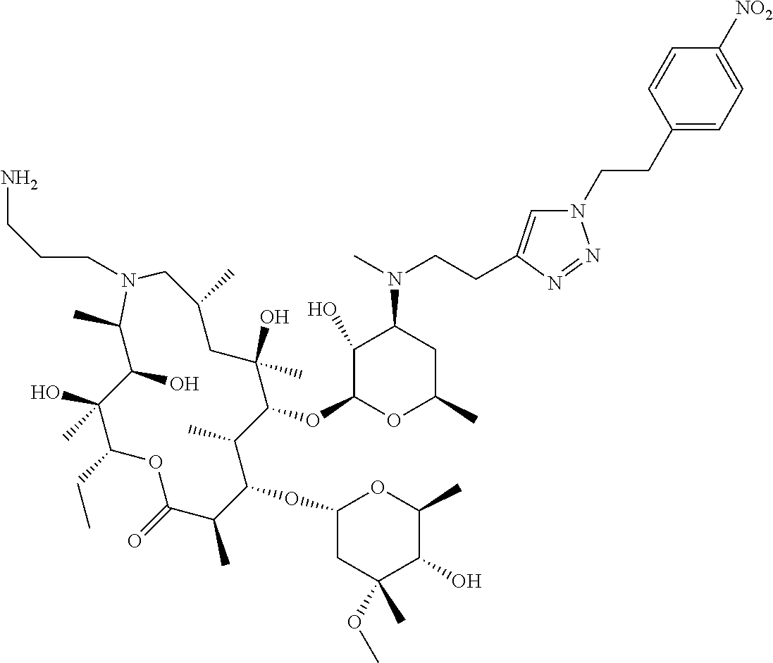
C1(O)C(OC2C(C)C(OC3CC(OC)(C)C(O)C(C)O3)C(C)C(=O)OC(CC)C(O)(C)C(O)C(C)N(CCCN)CC(C)CC2(O)C)OC(C)CC1N(C)CCC1=CN(CCC2=CC=C([NO2])C=C2)N=N1
